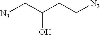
[N3]CC(CC[N3])O
